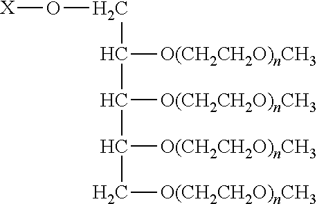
[X]OCC([O(CH2CH2O)nCH3])C([O(CH2CH2O)nCH3])C([O(CH2CH2O)nCH3])C[O(CH2CH2O)nCH3]
